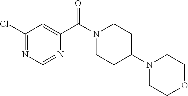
C1(Cl)=NC=NC(C(N2CCC(N3CCOCC3)CC2)=O)=C1C
